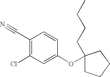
C1(OC2(CCCC)CCCC2)=CC(Cl)=C(C#N)C=C1
